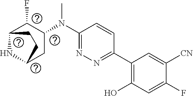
C1(C2=C(O)C=C(F)C([CN])=C2)=NN=C(N(C2C(F)C3NC(C2)CC3)C)C=C1
